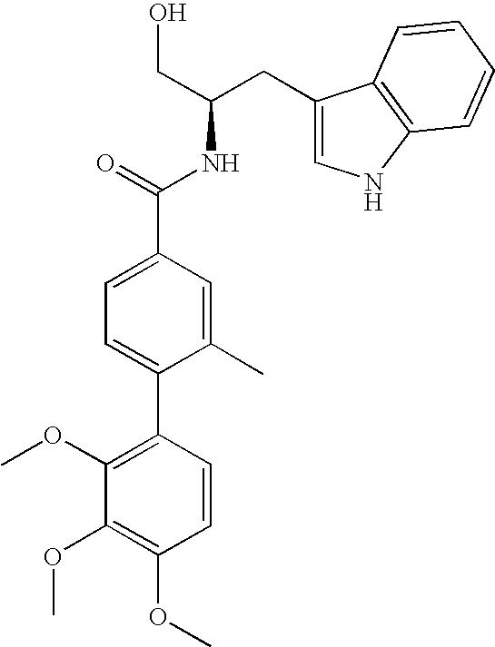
C1=C(C2=C(OC)C(OC)=C(OC)C=C2)C(C)=CC(C(=O)NC(CO)CC2=CNC3=C2C=CC=C3)=C1
